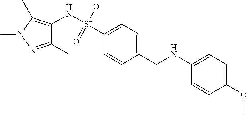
C1(N[S+](C2=CC=C(CNC3=CC=C(OC)C=C3)C=C2)(=O)[O-])=C(C)N(C)N=C1C
